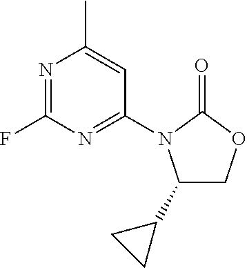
N1=C(F)N=C(N2C(C3CC3)COC2=O)C=C1C
